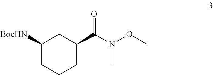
C1([BocHN])CCCC(C(N(OC)C)=O)C1
